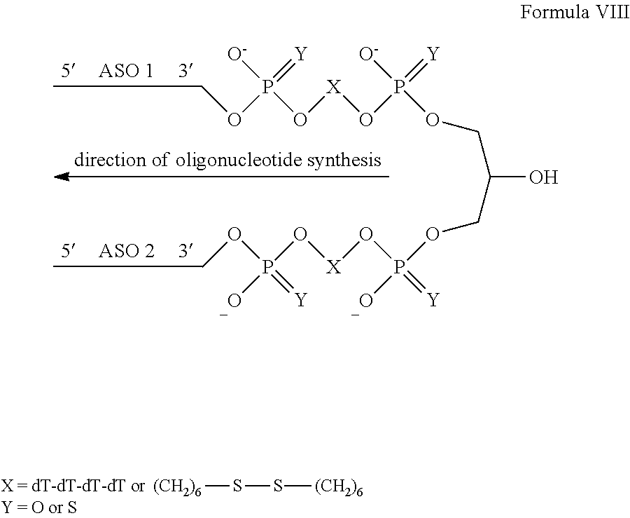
COP(O[X]OP(OCC(COP(O[X]OP(OC)(=[Y])[_O])(=[Y])[_O])O)(=[Y])[O-])([O-])=[Y].[(CH2)6]SS[(CH2)6]
